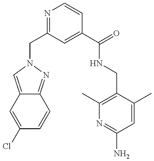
C(C1=NC=CC(C(=O)NCC2=C(C)N=C(N)C=C2C)=C1)N1N=C2C(=C1)C=C(Cl)C=C2
